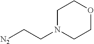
[N2]CCN1CCOCC1
